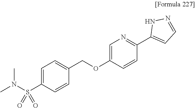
C1=CC(OCC2=CC=C(S(N(C)C)(=O)=O)C=C2)=CN=C1C1=CC=NN1
